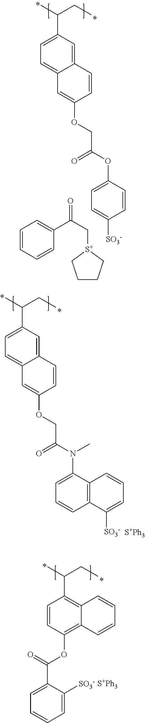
C1(C(CC)C)=CC=C2C(=C1)C=CC(OCC(OC1=CC=C([SO3-])C=C1)=O)=C2.C1=CC=CC(C(C[S+]2CCCC2)=O)=C1.C1(C(CC)C)=CC=C2C(=C1)C=CC(OCC(N(C1=CC=CC3=C1C=CC=C3[SO3-])C)=O)=C2.[S+Ph3].C1=CC(OC(=O)C2=CC=CC=C2[SO3-])=C2C(=C1C(CC)C)C=CC=C2.[S+Ph3]
